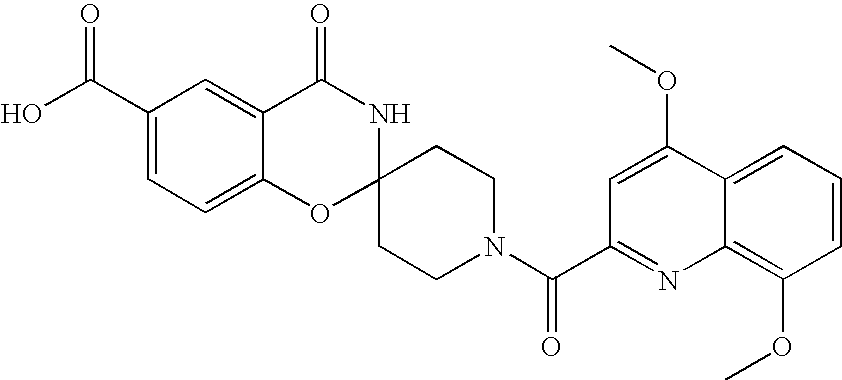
C1(C(=O)O)=CC=C2C(=C1)C(=O)NC1(O2)CCN(C(=O)C2=NC3=C(OC)C=CC=C3C(OC)=C2)CC1
